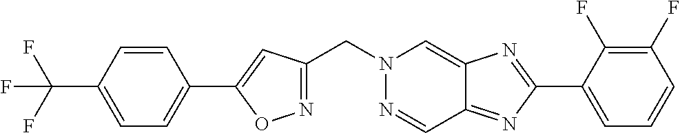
N1=C(CN2N=CC3=NC(C4=CC=CC(F)=C4F)=NC3=C2)C=C(C2=CC=C(C(F)(F)F)C=C2)O1
